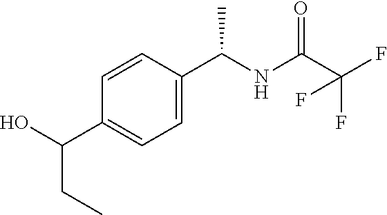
C1(C(O)CC)=CC=C(C(NC(C(F)(F)F)=O)C)C=C1
